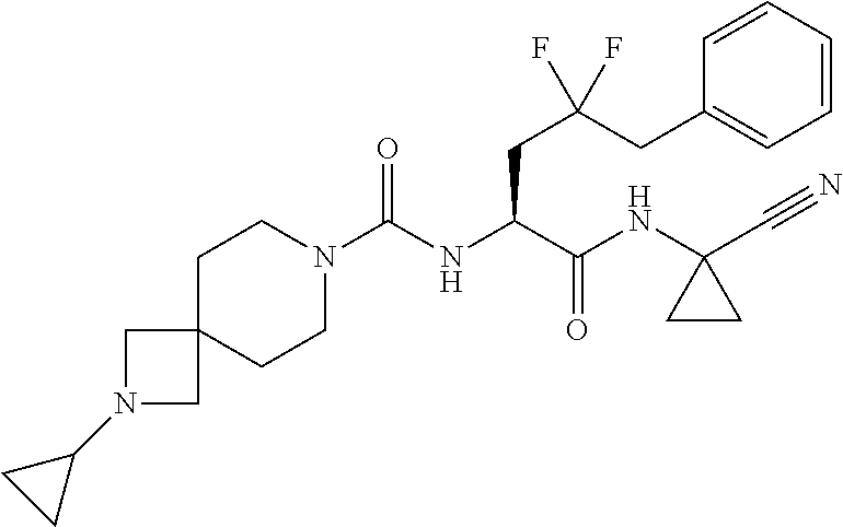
C(NC(C(NC1(C#N)CC1)=O)CC(F)(CC1=CC=CC=C1)F)(N1CCC2(CC1)CN(C1CC1)C2)=O
